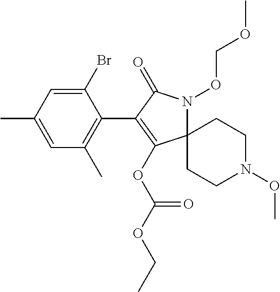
C12(N(OCOC)C(=O)C(C3=C(C)C=C(C)C=C3Br)=C1OC(OCC)=O)CCN(OC)CC2
